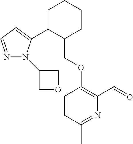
C1C(C2=CC=NN2C2COC2)C(COC2=C(C=O)N=C(C)C=C2)CCC1
